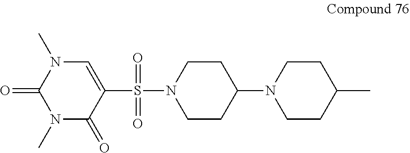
N1(C)C(=O)C(S(N2CCC(N3CCC(C)CC3)CC2)(=O)=O)=CN(C)C1=O
